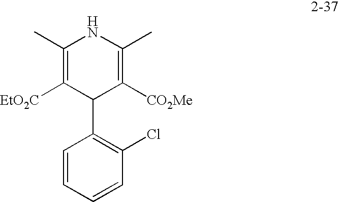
C1=CC=CC(Cl)=C1C1C([CO2Me])=C(C)NC(C)=C1[EtO2C]
